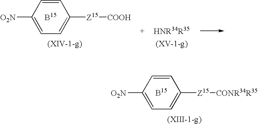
C1=CC([O2N])=CC=C1[Z15][CONR34R35].C1=CC([O2N])=CC=C1[Z15][COOH]
